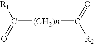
C([(CH2)n]C([R2])=O)([R1])=O
